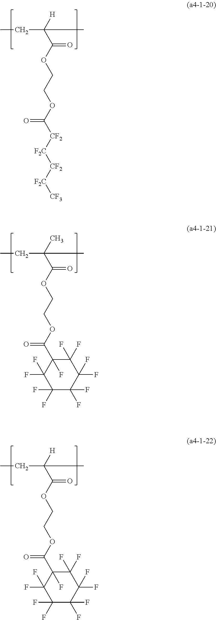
C(OC(C([H])(CC)C)=O)COC([CF2][F2C][CF2][F2C][CF3])=O.C(OC(C(C)(CC)C)=O)COC(C1(F)C(F)(F)C(F)(F)C(F)(F)C(F)(F)C1(F)F)=O.C(OC(C([H])(CC)C)=O)COC(C1(F)C(F)(F)C(F)(F)C(F)(F)C(F)(F)C1(F)F)=O
